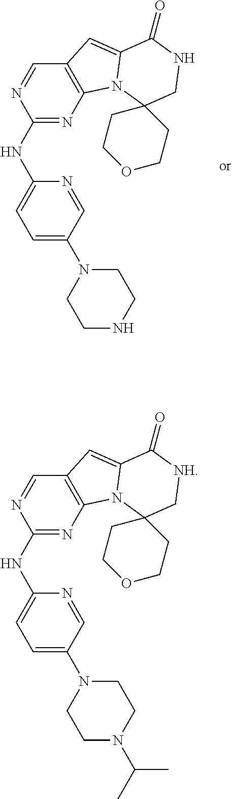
C1(NC2=CC=C(N3CCN(C(C)C)CC3)C=N2)=NC2=C(C=N1)C=C1N2C2(C[NH]C1=O)CCOCC2.C1(NC2=CC=C(N3CCNCC3)C=N2)=NC2=C(C=N1)C=C1N2C2(CNC1=O)CCOCC2
